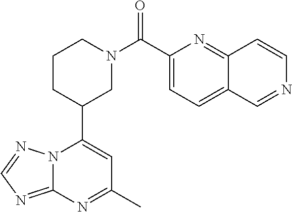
N12C(=NC=N1)N=C(C)C=C2C1CN(C(=O)C2=CC=C3C(=N2)C=CN=C3)CCC1
